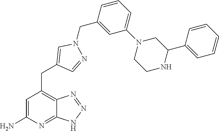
C1=C(N)N=C2C(=C1CC1=CN(CC3=CC(N4CCNC(C5=CC=CC=C5)C4)=CC=C3)N=C1)N=NN2
